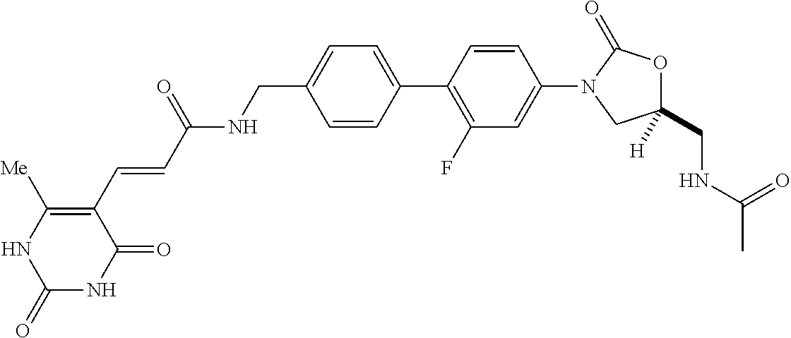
C(C1=CC=C(C2=C(F)C=C(N3CC(CNC(C)=O)([H])OC3=O)C=C2)C=C1)NC(C=CC1=C([Me])NC(=O)NC1=O)=O
